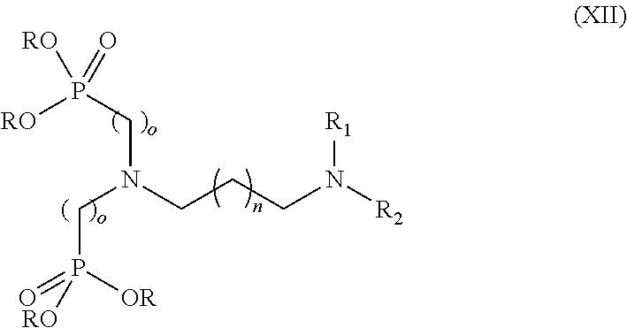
N(CCCN([R2])[R1])(CP(=O)([OR])[RO])CP([RO])(=O)[RO]
